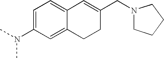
C1=C(N(C)C)C=C2C(=C1)C=C(CN1CCCC1)CC2
